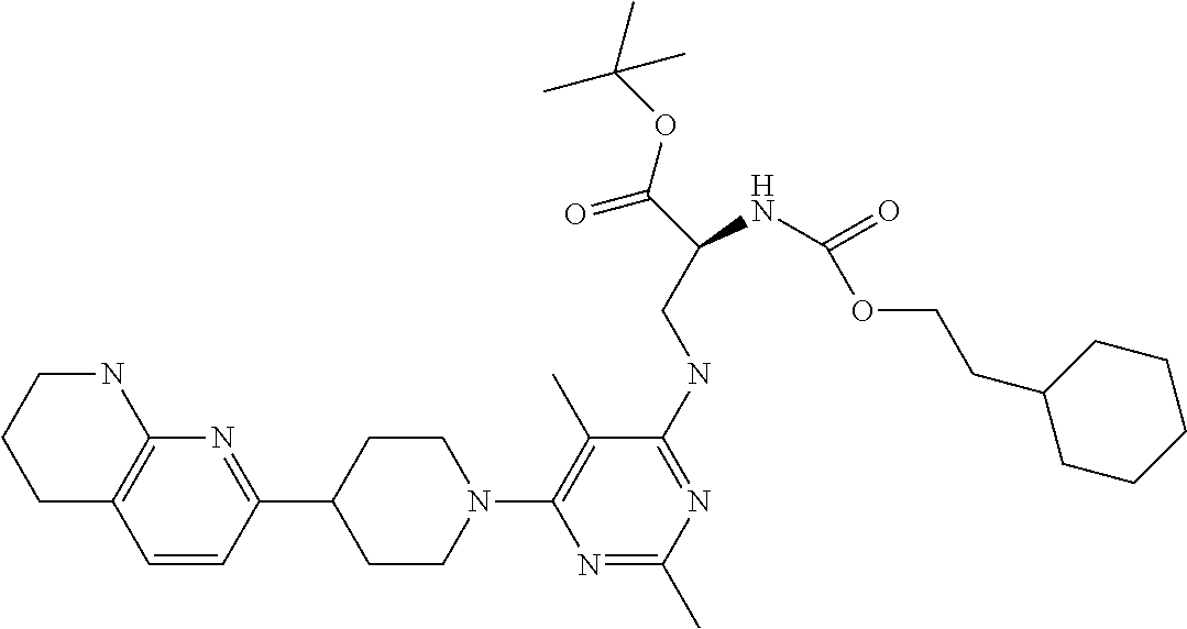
C1C2=C(NCC1)N=C(C1CCN(C3=C(C)C(NCC(C(=O)OC(C)(C)C)NC(OCCC4CCCCC4)=O)=NC(C)=N3)CC1)C=C2
